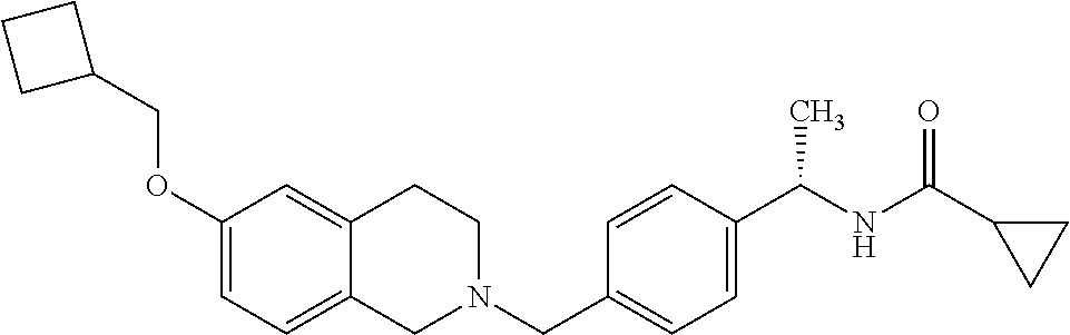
C1(OCC2CCC2)=CC=C2C(=C1)CCN(CC1=CC=C(C(NC(=O)C3CC3)C)C=C1)C2
